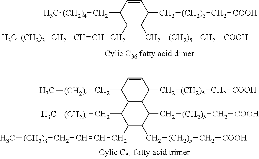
C12C(C(C[(CH2)5]C[COOH])C=CC1C[(CH2)4]C)C(C[(CH2)5]C[COOH])C(C[(CH2)5]C[COOH])C(CC=CC[(CH2)3]C)C2C[(CH2)4]C.C1=CC(C[(CH2)4]C)C(CC=CC[(CH2)3]C)C(C[(CH2)5]C[COOH])C1C[(CH2)5]C[COOH]
